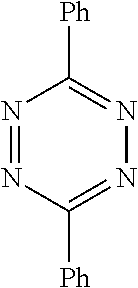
N1=NC([Ph])=NN=C1[Ph]
